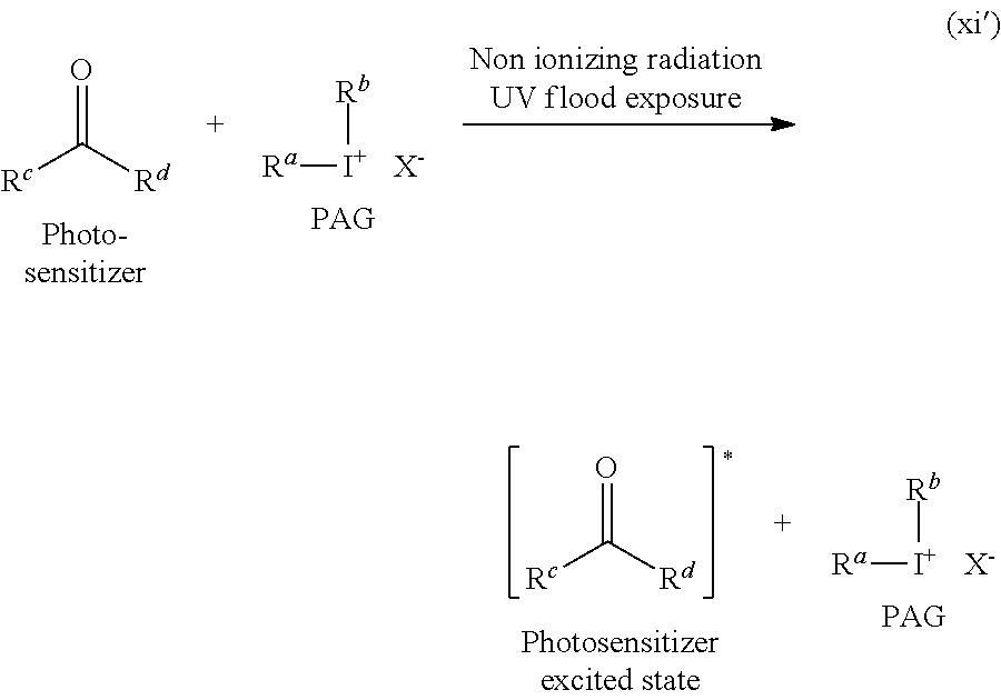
[Rc]C([Rd])=O.[Ra][I+][Rb].[X-].[Ra][I+][Rb].[X-].[Rc]C([Rd])=O
